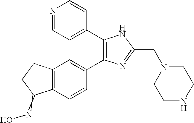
C1(C2=CC=NC=C2)=C(C2=CC3=C(C=C2)C(=NO)CC3)N=C(CN2CCNCC2)N1
